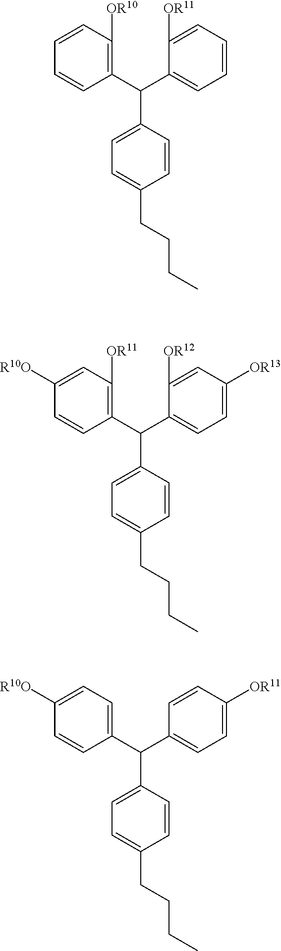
C1(C(C2=C([OR10])C=CC=C2)C2=CC=C(CCCC)C=C2)=CC=CC=C1[OR11].C1(C(C2=CC=C([R10O])C=C2)C2=CC=C(CCCC)C=C2)=CC=C([OR11])C=C1.C1=C(C(C2=C([OR11])C=C([R10O])C=C2)C2=CC=C(CCCC)C=C2)C([OR12])=CC([OR13])=C1
